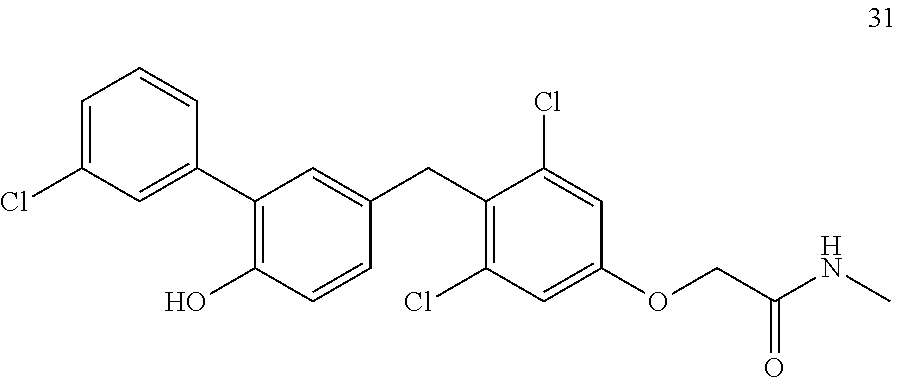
C1(C2=C(O)C=CC(CC3=C(Cl)C=C(OCC(NC)=O)C=C3Cl)=C2)=CC(Cl)=CC=C1
